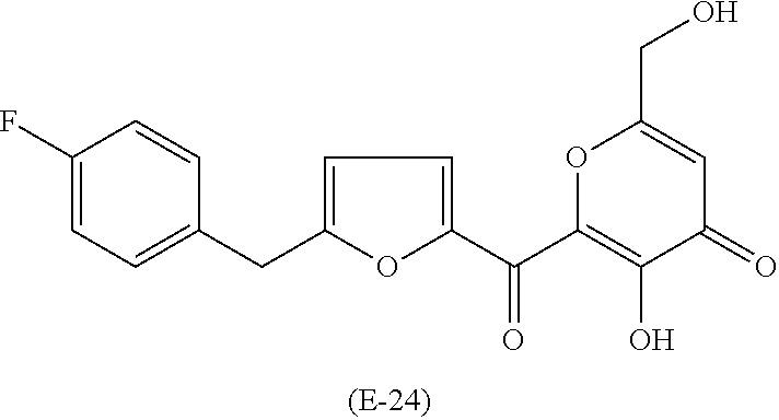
O1C(C(C2=CC=C(CC3=CC=C(F)C=C3)O2)=O)=C(O)C(=O)C=C1CO
